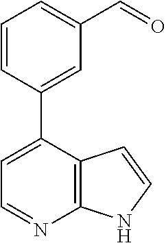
C1=C(C2=CC(C=O)=CC=C2)C2=C(N=C1)NC=C2
